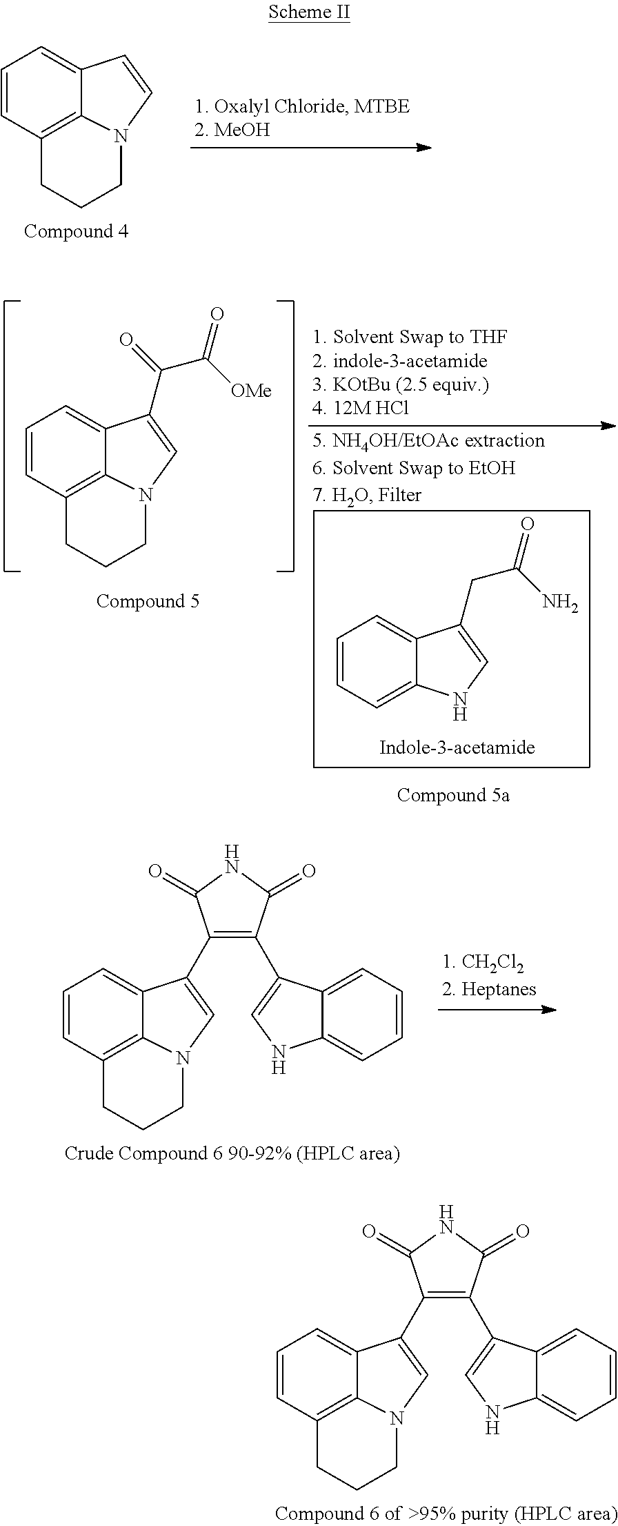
C1=CC2=C3C(=C1)C=CN3CCC2.C1=CC2=C3C(=C1)C(C(=O)C([OMe])=O)=CN3CCC2.C1=CC=C2C(=C1)C(CC(=O)N)=CN2.C1=CC2=C3C(=C1)C(C1=C(C4=CNC5=CC=CC=C54)C(=O)NC1=O)=CN3CCC2.C1=CC2=C3C(=C1)C(C1=C(C4=CNC5=CC=CC=C54)C(=O)NC1=O)=CN3CCC2
